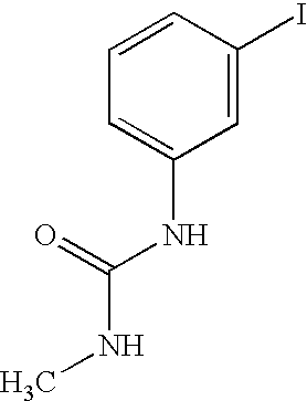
C1=C(I)C=CC=C1NC(NC)=O
